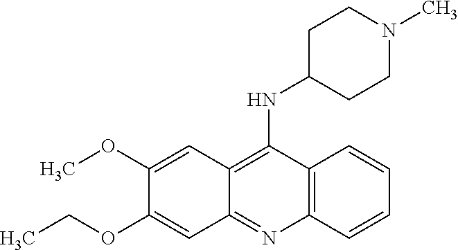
C12=C(C=CC=C1)N=C1C(=C2NC2CCN(C)CC2)C=C(OC)C(OCC)=C1
